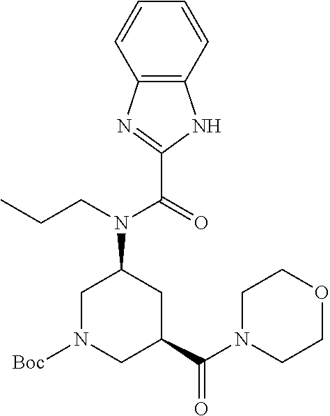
C1=CC=CC2=C1NC(C(=O)N(CCC)C1CN([Boc])CC(C(N3CCOCC3)=O)C1)=N2
